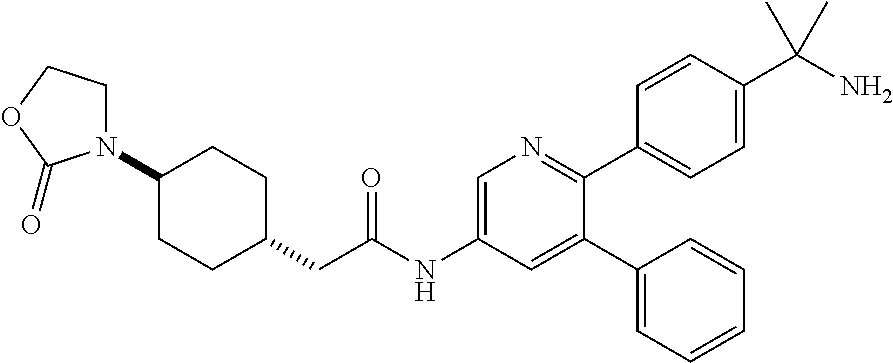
C1(N2CCOC2=O)CCC(CC(NC2=CN=C(C3=CC=C(C(N)(C)C)C=C3)C(C3=CC=CC=C3)=C2)=O)CC1
